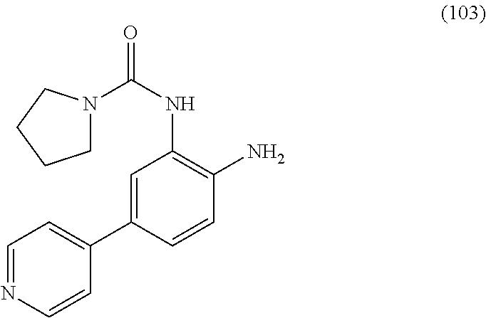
C1=CN=CC=C1C1=CC(NC(=O)N2CCCC2)=C(N)C=C1
